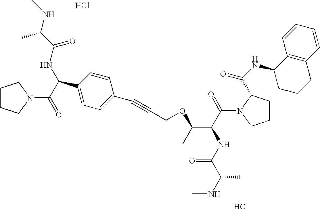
Cl.Cl.C1CCN(C(=O)C(NC(C(NC)C)=O)C2=CC=C(C#CCOC(C(C(=O)N3CCCC3C(NC3CCCC4=C3C=CC=C4)=O)NC(C(NC)C)=O)C)C=C2)C1
